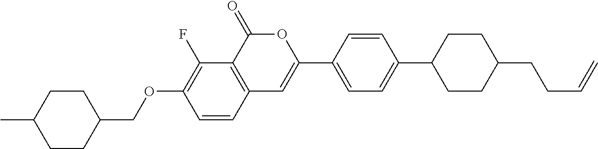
C12=C(C(=O)OC(C3=CC=C(C4CCC(CCC=C)CC4)C=C3)=C1)C(F)=C(OCC1CCC(C)CC1)C=C2
